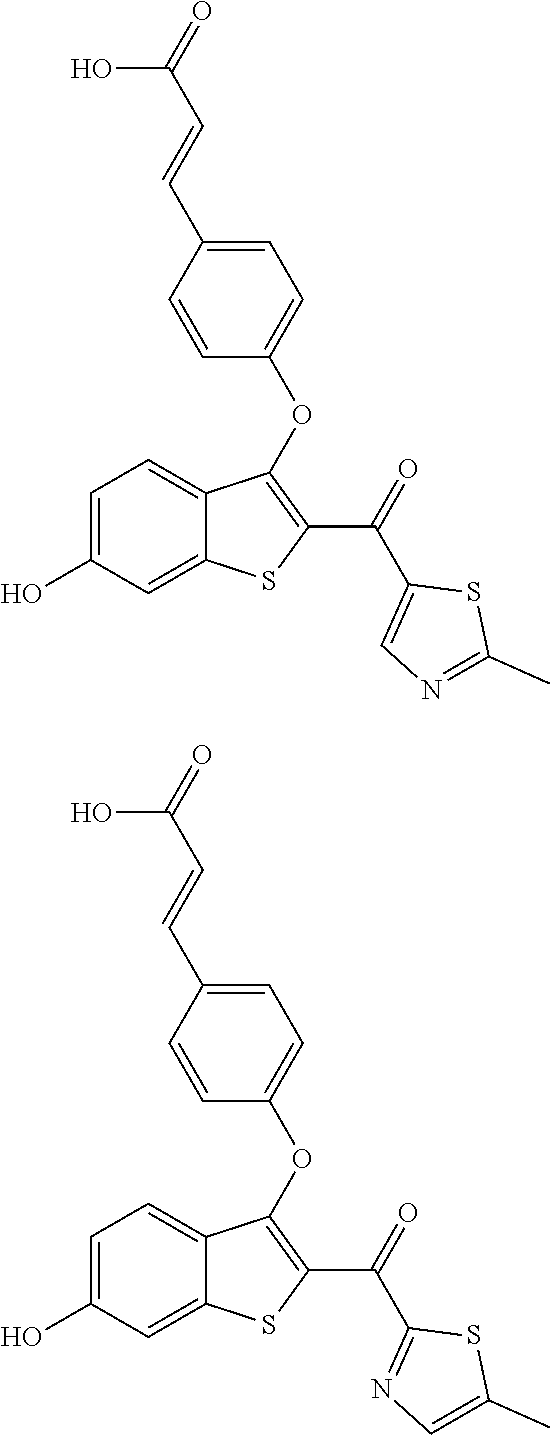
OC(C=CC1=CC=C(OC2=C(C(=O)C3=CN=C(C)S3)SC3=CC(O)=CC=C32)C=C1)=O.OC(C=CC1=CC=C(OC2=C(C(=O)C3=NC=C(C)S3)SC3=CC(O)=CC=C32)C=C1)=O
